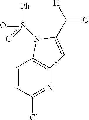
C1=CC(Cl)=NC2=C1N(S([Ph])(=O)=O)C(C([H])=O)=C2
